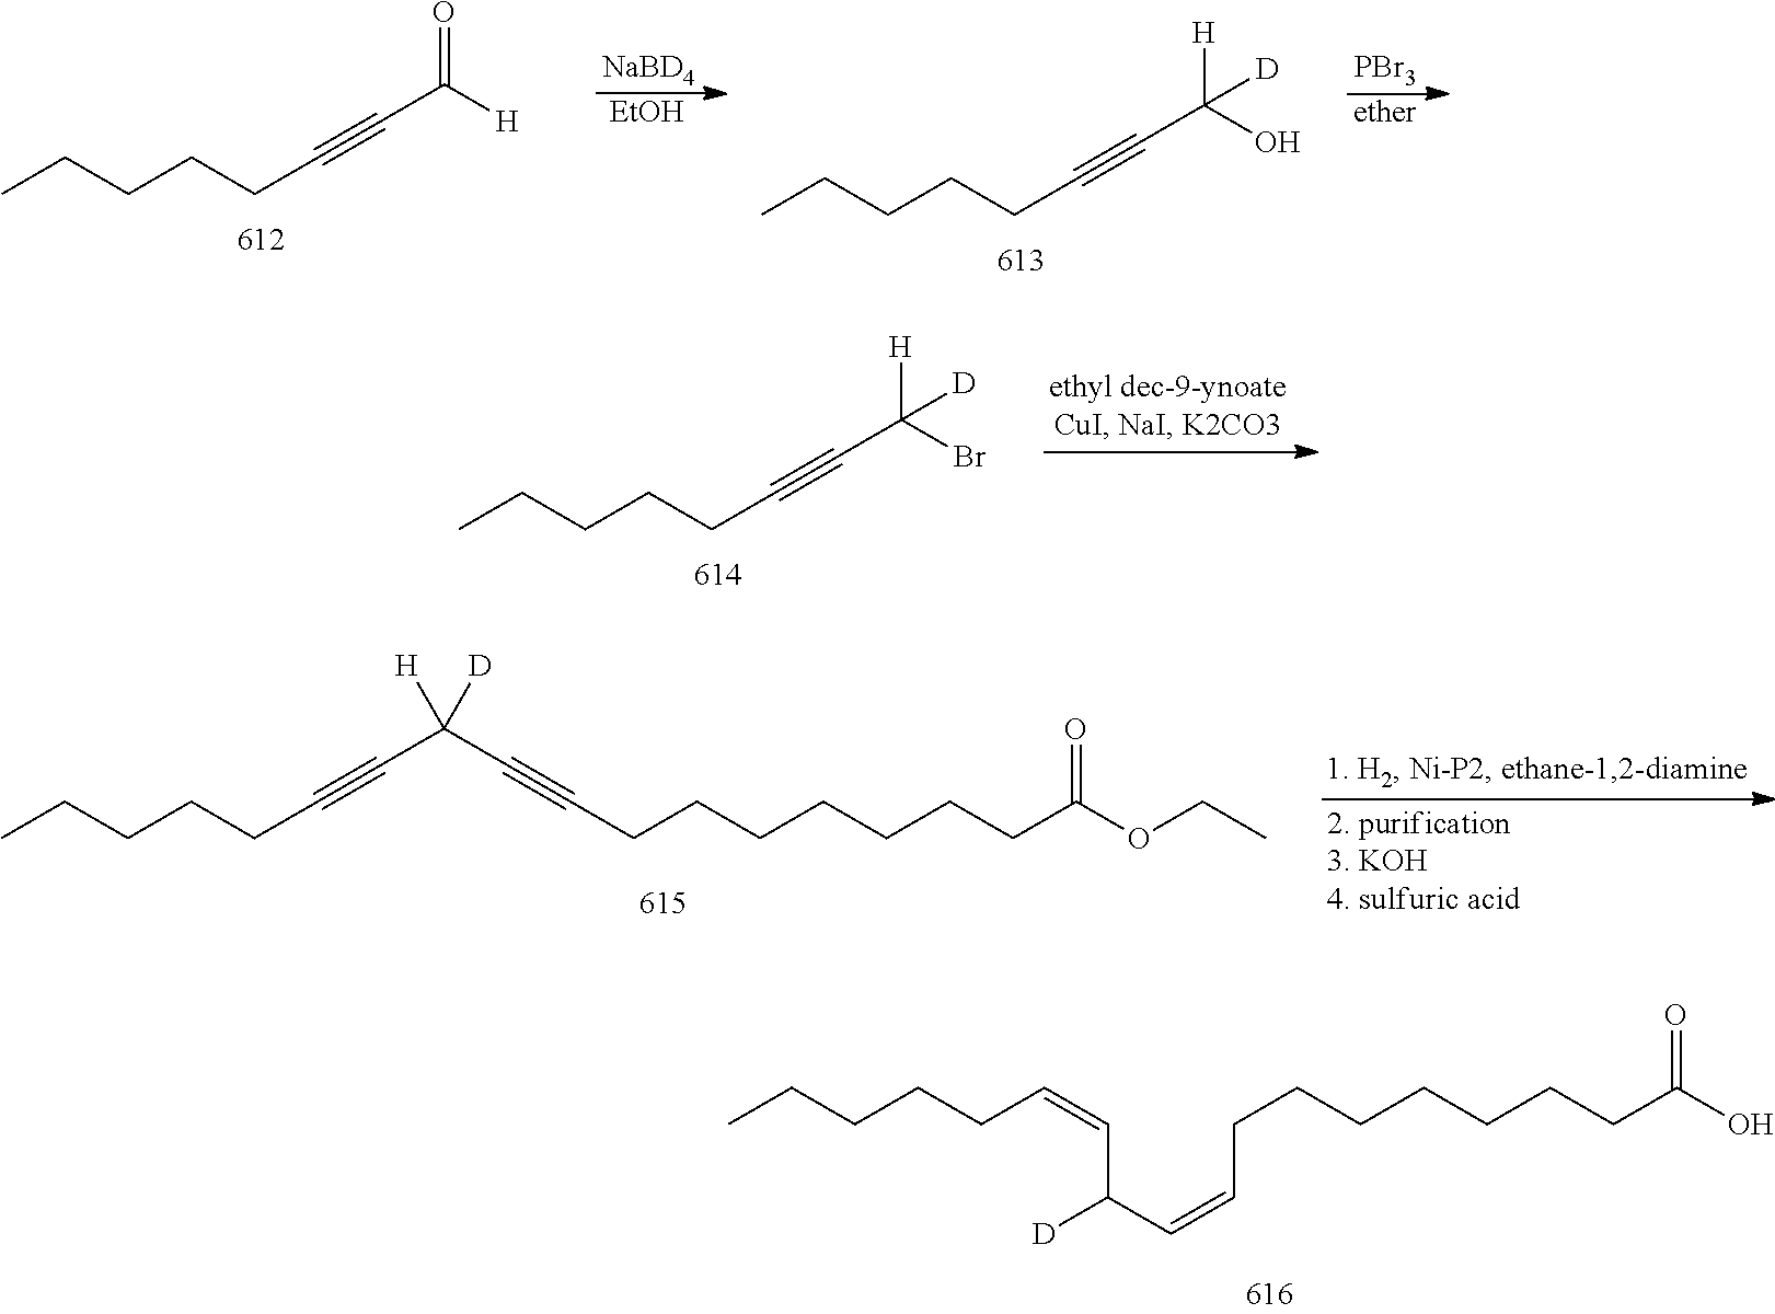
[NaBD4].[EtOH].[PBr3].[ether].CCCCCC#CC([H])=O.CCCCCC#CC(O)([H])[D].CCCCCC#CC(Br)([H])[D].CCCCCC#CC(C#CCCCCCCCC(OCC)=O)([H])[D].CCCCCC=CC([D])C=CCCCCCCCC(O)=O
